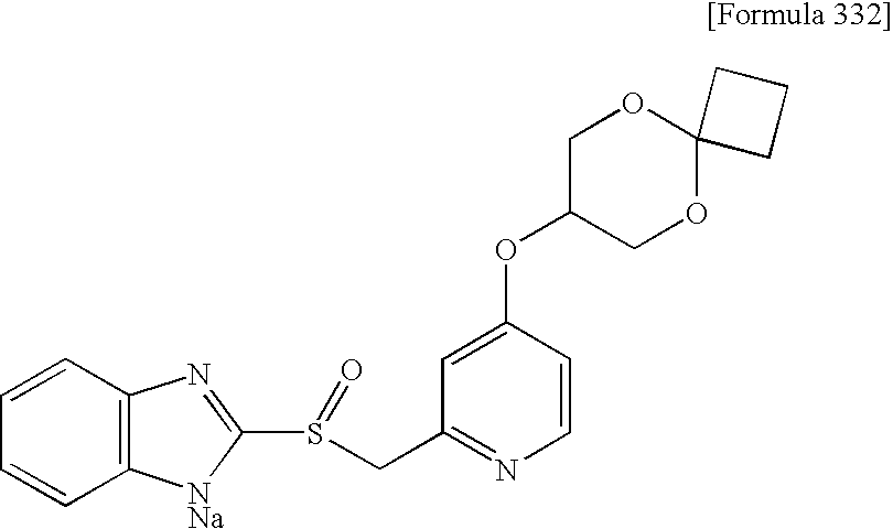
C1=C(OC2COC3(OC2)CCC3)C=CN=C1CS(C1=NC2=C(C=CC=C2)[NNa]1)=O
